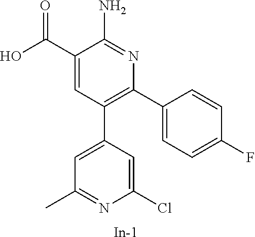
C1(C(O)=O)=CC(C2=CC(C)=NC(Cl)=C2)=C(C2=CC=C(F)C=C2)N=C1N.[In]
